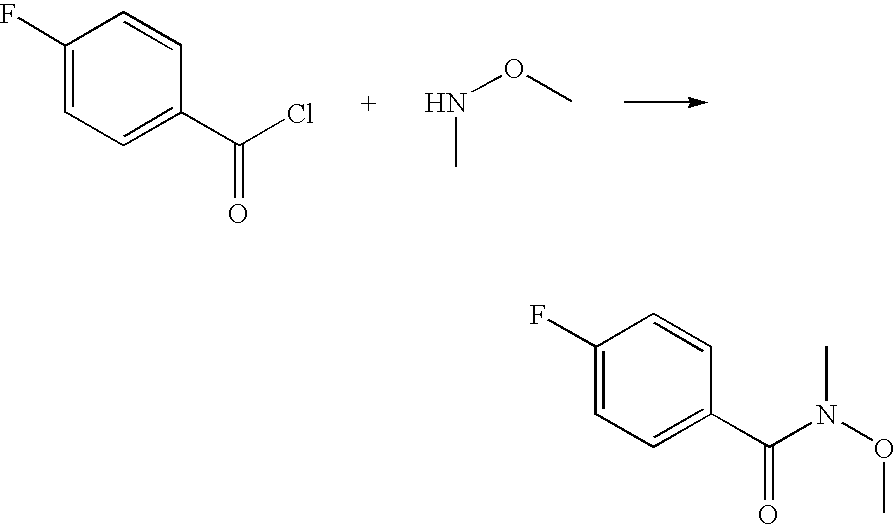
C1(F)=CC=C(C(Cl)=O)C=C1.N(C)OC.C1(F)=CC=C(C(N(C)OC)=O)C=C1
